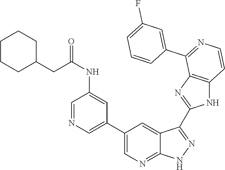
C1=NC=C(C2=CN=C3C(=C2)C(C2=NC4=C(N2)C=CN=C4C2=CC(F)=CC=C2)=N[N H]3)C=C1NC(=O)CC1CCCCC1
